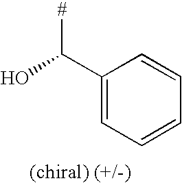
[#]C(C1=CC=CC=C1)O
